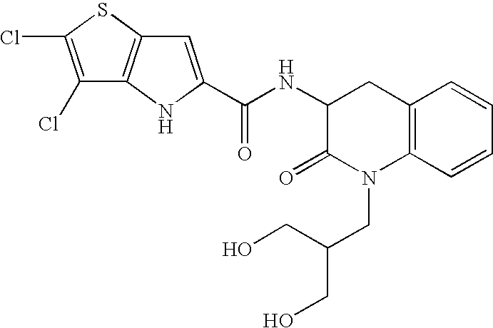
C12=C(C=CC=C1)N(CC(CO)CO)C(=O)C(NC(=O)C1=CC3=C(N1)C(Cl)=C(Cl)S3)C2
